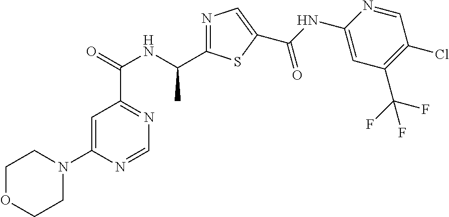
C1=C(N2CCOCC2)N=CN=C1C(=O)NC(C1=NC=C(C(NC2=CC(C(F)(F)F)=C(Cl)C=N2)=O)S1)C
